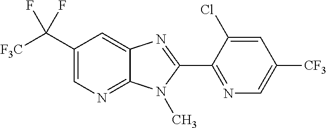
C1(C([F3C])(F)F)=CN=C2C(=C1)N=C(C1=NC=C([CF3])C=C1Cl)N2C
